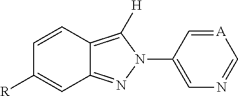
C1=CC2=C([H])N(C3=CN=C[A]=C3)N=C2C=C1[R]
